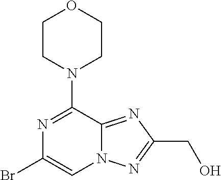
BrC1=CN2C(=NC(CO)=N2)C(N2CCOCC2)=N1
